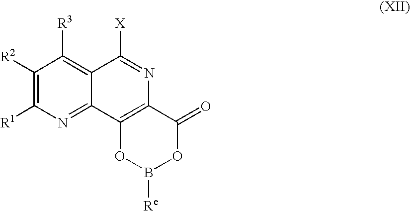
C1([R2])=C([R1])N=C2C(=C1[R3])C([X])=NC1=C2OB([Re])OC1=O
